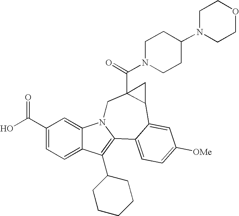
C1(C(O)=O)=CC=C2C(=C1)N1C(=C2C2CCCCC2)C2=CC=C([OMe])C=C2C2C(C(=O)N3CCC(N4CCOCC4)CC3)(C1)C2
